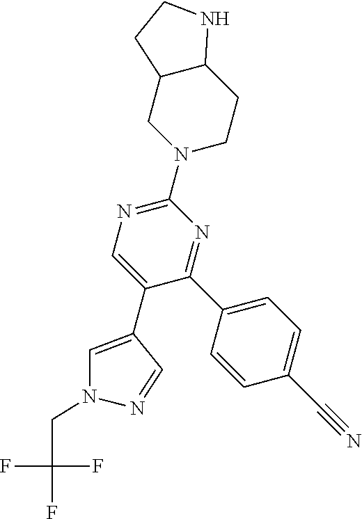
C1(N2CCC3C(C2)CCN3)=NC=C(C2=CN(CC(F)(F)F)N=C2)C(C2=CC=C(C#N)C=C2)=N1
